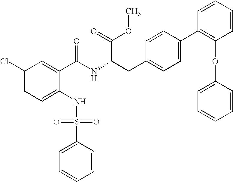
C1(Cl)=CC=C(NS(C2=CC=CC=C2)(=O)=O)C(C(NC(CC2=CC=C(C3=C(OC4=CC=CC=C4)C=CC=C3)C=C2)C(=O)OC)=O)=C1
